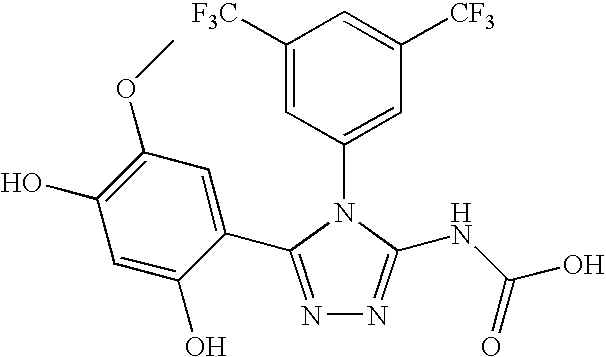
N1=C(C2=CC(OC)=C(O)C=C2O)N(C2=CC([CF3])=CC([F3C])=C2)C(NC(O)=O)=N1
